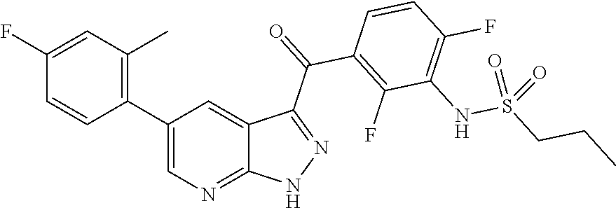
C1(F)=CC(C)=C(C2=CN=C3C(=C2)C(C(=O)C2=C(F)C(NS(CCC)(=O)=O)=C(F)C=C2)=NN3)C=C1
